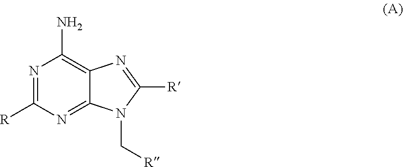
N1=C([R])N=C2C(=C1N)N=C([R])N2C[R]
